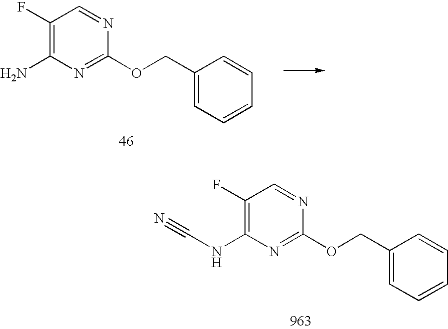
C1(F)=C(N)N=C(OCC2=CC=CC=C2)N=C1.C1(F)=C(NC#N)N=C(OCC2=CC=CC=C2)N=C1
